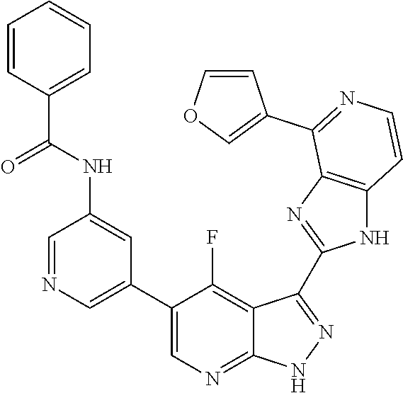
C1=NC=C(C2=CN=C3C(=C2F)C(C2=NC4=C(N2)C=CN=C4C2=COC=C2)=N[N H]3)C=C1NC(C1=CC=CC=C1)=O
